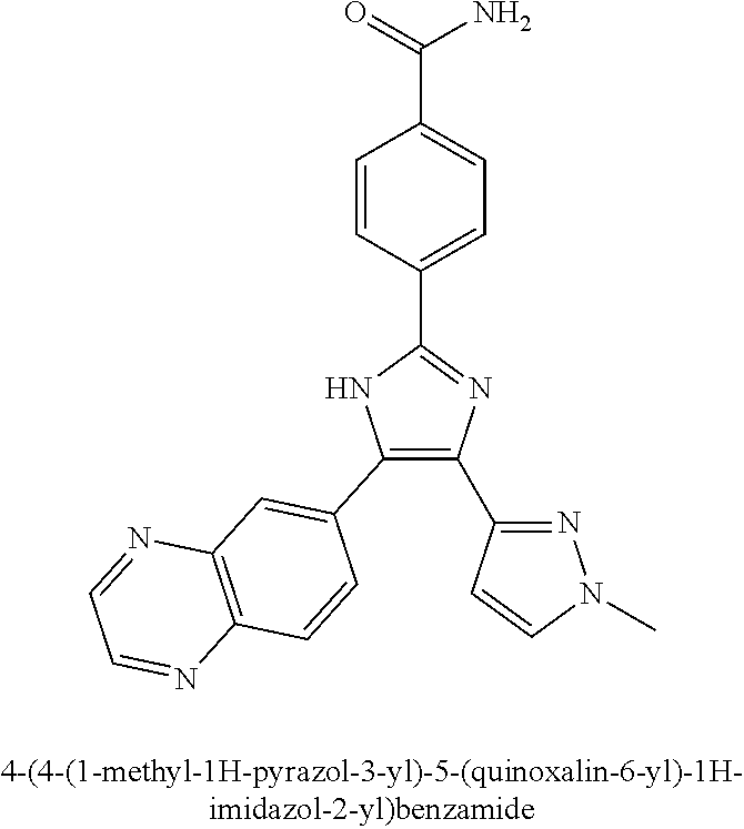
C1(C2=C(C3=NN(C)C=C3)N=C(C3=CC=C(C(=O)N)C=C3)N2)=CC2=C(C=C1)N=CC=N2
